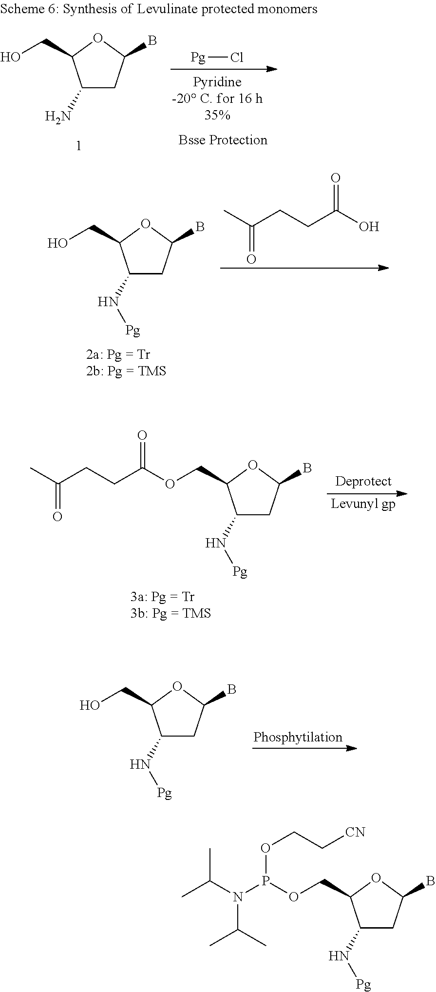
C1(N[Pg])CC(B)OC1COP(N(C(C)C)C(C)C)OCC[CN].C1(N[Pg])CC(B)OC1CO.C(=O)(C)CCC(O)=O.C1(N[Pg])CC(B)OC1COC(CCC(C)=O)=O.C1(N[Pg])CC(B)OC1CO.C1(N)CC(B)OC1CO.[Pg]Cl
